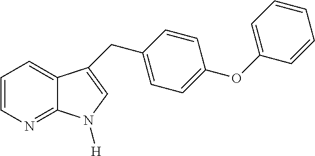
C1=CN=C2C(=C1)C(CC1=CC=C(OC3=CC=CC=C3)C=C1)=CN2[H]
